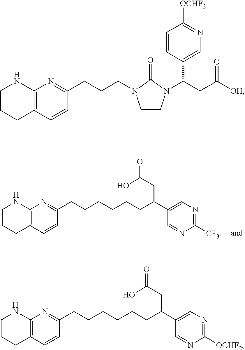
C12=C(C=CC(CCCCCCC(CC(O)=O)C3=CN=C([CF3])N=C3)=N1)CCCN2.C12=C(C=CC(CCCN3CCN(C(CC([OH])=O)C4=CN=C([OCHF2])C=C4)C3=O)=N1)CCCN2.C12=C(C=CC(CCCCCCC(CC(O)=O)C3=CN=C([OCHF2])N=C3)=N1)CCCN2
